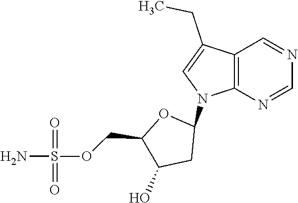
C1=NC=NC2=C1C(CC)=CN2C1OC(COS(N)(=O)=O)C(O)C1
